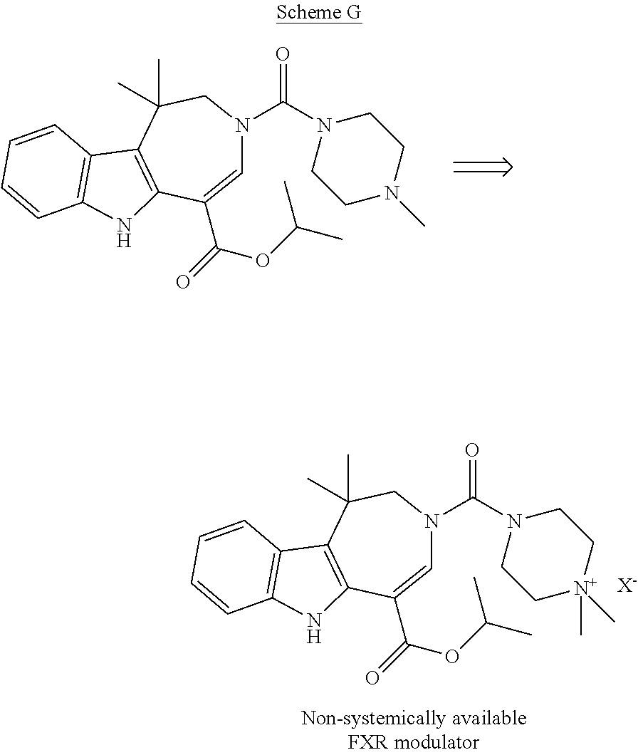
C1=C(C(=O)OC(C)C)C2=C(C(C)(C)CN1C(N1CCN(C)CC1)=O)C1=C(N2)C=CC=C1.C1=C(C(=O)OC(C)C)C2=C(C(C)(C)CN1C(N1CC[N+](C)(C)CC1)=O)C1=C(N2)C=CC=C1.[X-]
